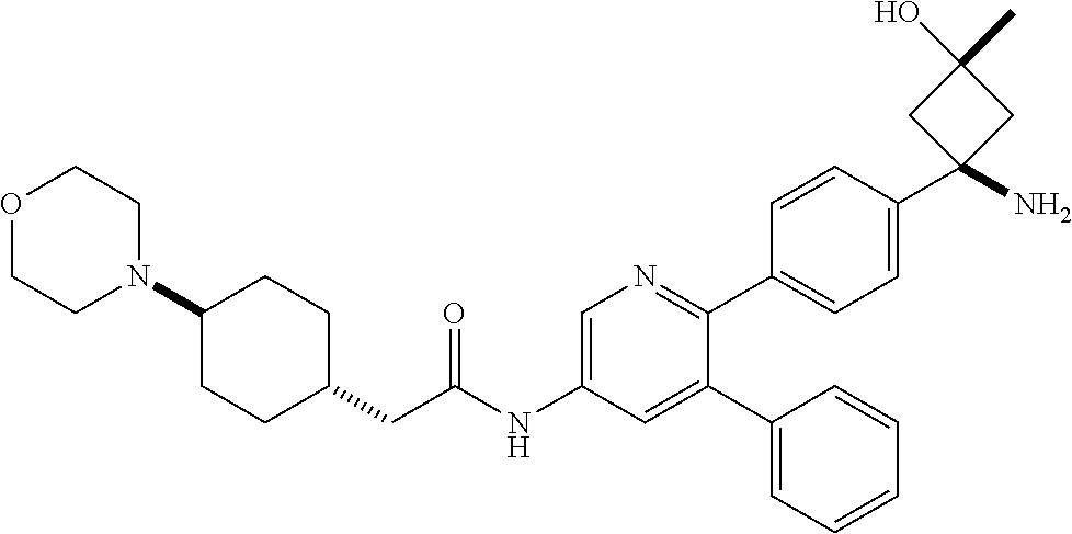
N1(C2CCC(CC(NC3=CN=C(C4=CC=C(C5(N)CC(O)(C)C5)C=C4)C(C4=CC=CC=C4)=C3)=O)CC2)CCOCC1
